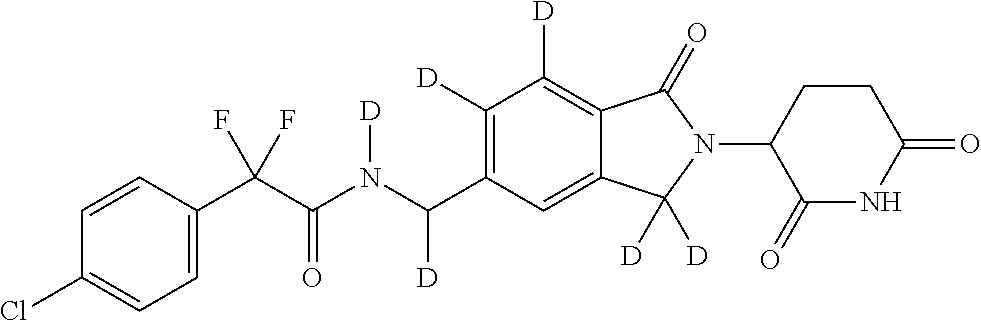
C1=CC(C(C(N(C(C2=C([D])C([D])=C3C(=C2)C([D])([D])N(C2C(=O)NC(=O)CC2)C3=O)[D])[D])=O)(F)F)=CC=C1Cl
